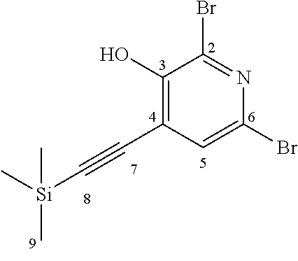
C1(O)=C(C#C[Si](C)(C)C)C=C(Br)N=C1Br
